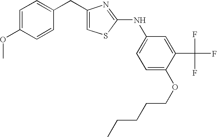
C1(CC2=CC=C(OC)C=C2)=CSC(NC2=CC=C(OCCCCC)C(C(F)(F)F)=C2)=N1
